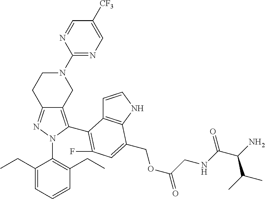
C12=NN(C3=C(CC)C=CC=C3CC)C(C3=C(F)C=C(COC(CNC(=O)C(N)C(C)C)=O)C4=C3C=CN4)=C1CN(C1=NC=C([CF3])C=N1)CC2
